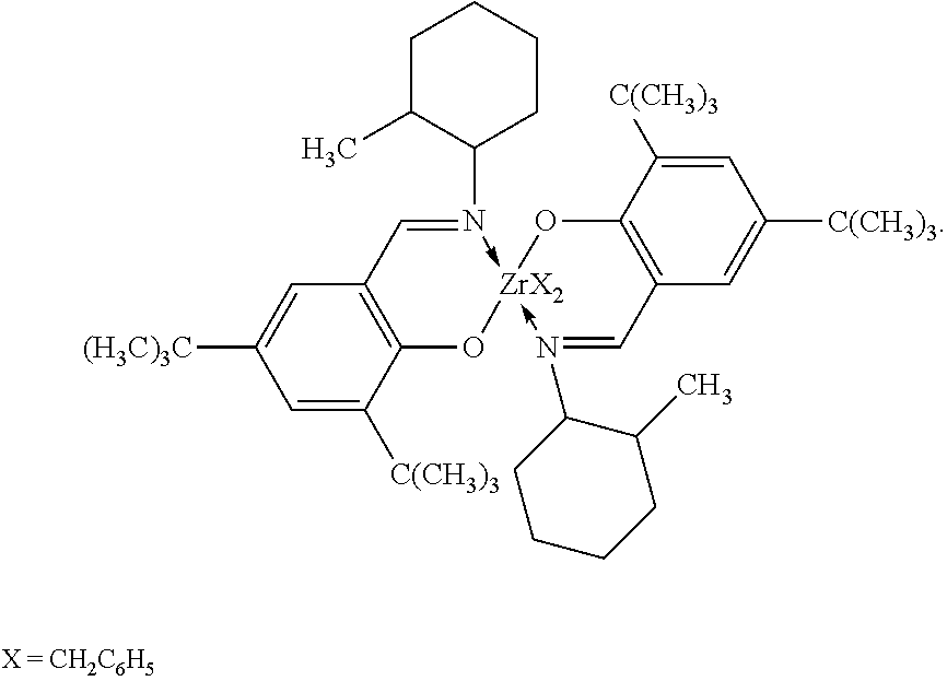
C12=C(C([C(CH3)3])=CC([(H3C)3C])=C1)O[ZrX2]1(-N(C3CCCCC3C)=C2)-N(C2CCCCC2C)=CC2=C(O1)C([C(CH3)3])=CC([C(CH3)3])=C2
